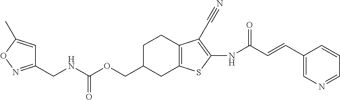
N(C(OCC1CC2=C(CC1)C(C#N)=C(NC(C=CC1=CN=CC=C1)=O)S2)=O)CC1=NOC(C)=C1
